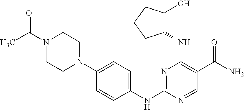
N1(C(C)=O)CCN(C2=CC=C(NC3=NC(NC4C(O)CCC4)=C(C(=O)N)C=N3)C=C2)CC1
